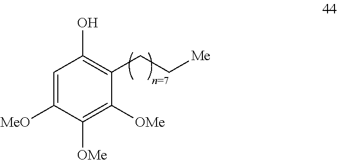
C1(CC[Me])=C(O)C=C([MeO])C([OMe])=C1[OMe]
